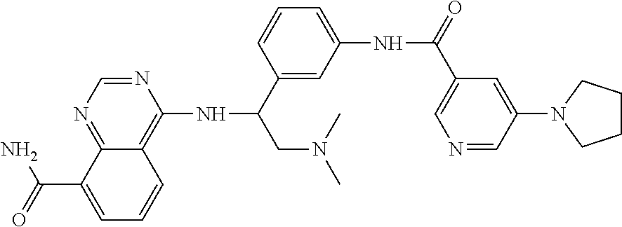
C12=NC=NC(NC(CN(C)C)C3=CC(NC(=O)C4=CN=CC(N5CCCC5)=C4)=CC=C3)=C1C=CC=C2C(=O)N
